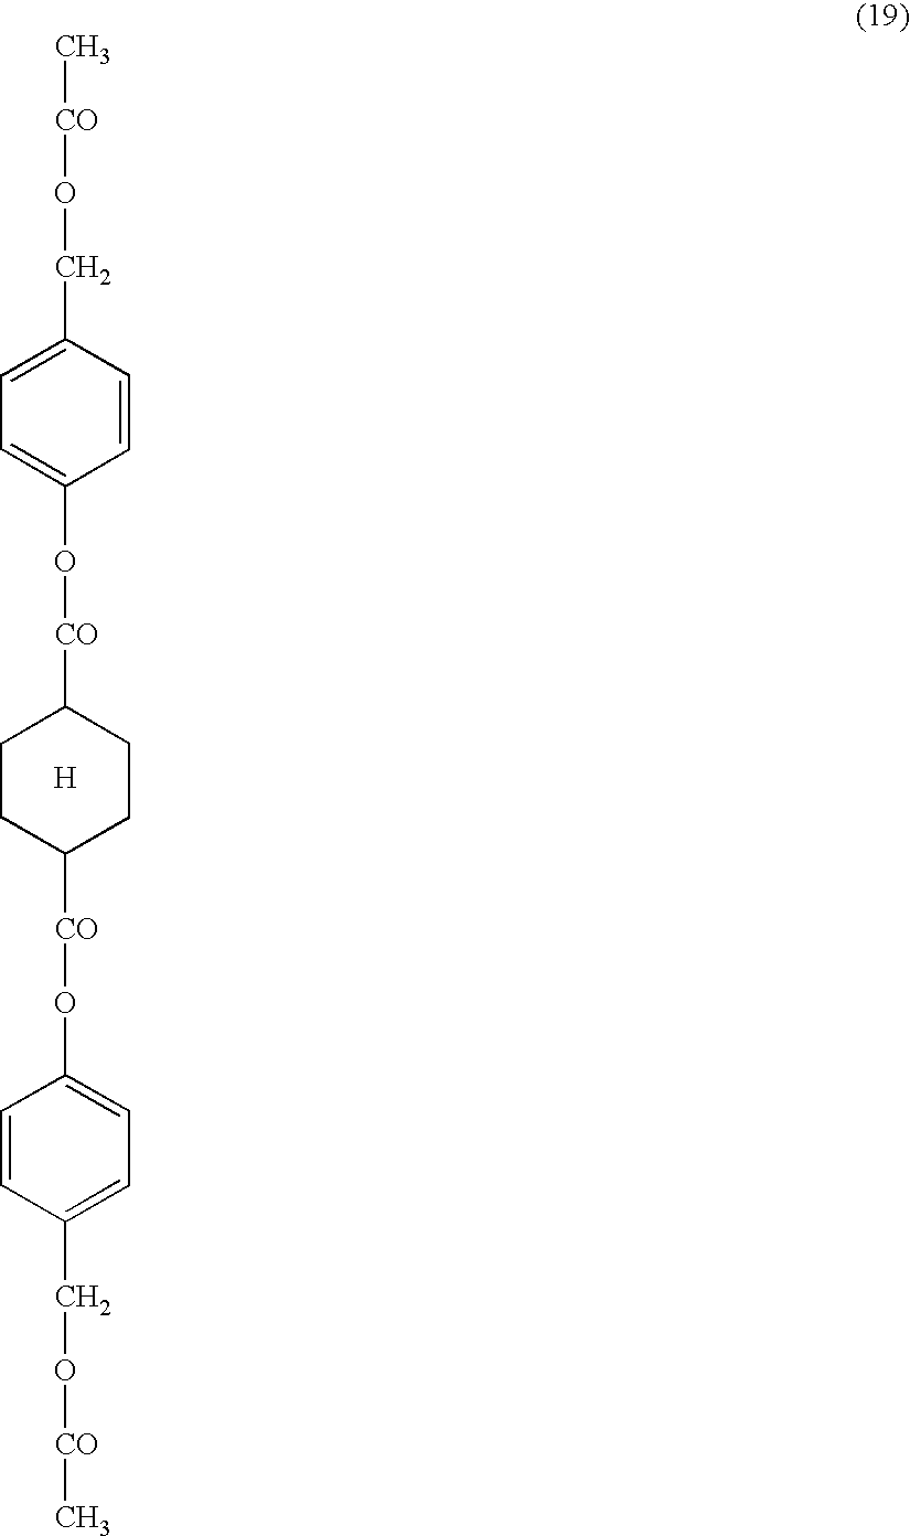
C1=CC(CO[CO]C)=CC=C1O[CO]C1CCC([CO]OC2=CC=C(CO[CO]C)C=C2)CC1.[H]
